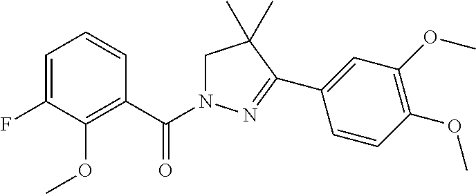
C1=C(F)C(OC)=C(C(N2CC(C)(C)C(C3=CC(OC)=C(OC)C=C3)=N2)=O)C=C1
